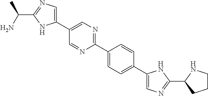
C1(C(C)N)=NC=C(C2=CN=C(C3=CC=C(C4=CN=C(C5CCCN5)N4)C=C3)N=C2)N1
